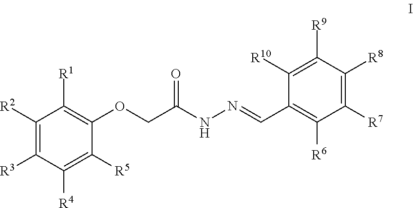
C1([R3])=C([R2])C([R1])=C(OCC(NN=CC2=C([R6])C([R7])=C([R8])C([R9])=C2[R10])=O)C([R5])=C1[R4]
